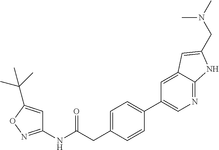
C1=C(CC(NC2=NOC(C(C)(C)C)=C2)=O)C=CC(C2=CN=C3C(=C2)C=C(CN(C)C)N3)=C1
